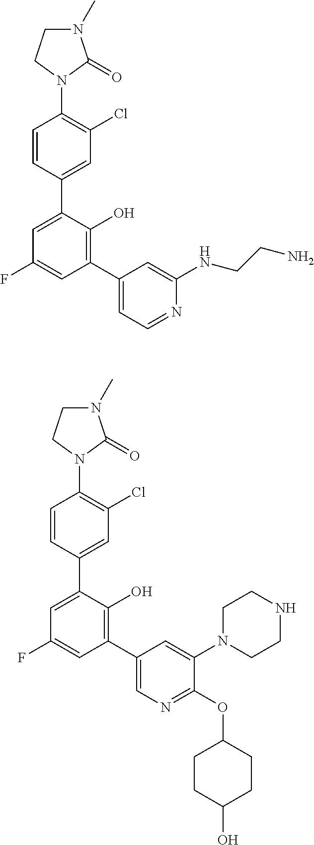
C1=CC(C2=CC(F)=CC(C3=CC=NC(NCCN)=C3)=C2O)=CC(Cl)=C1N1C(=O)N(C)CC1.C1=CC(C2=CC(F)=CC(C3=CN=C(OC4CCC(O)CC4)C(N4CCNCC4)=C3)=C2O)=CC(Cl)=C1N1C(=O)N(C)CC1
